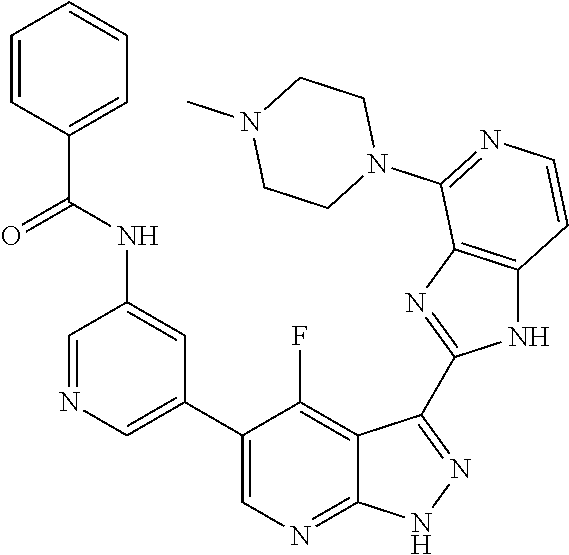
C1=NC=C(C2=CN=C3C(=C2F)C(C2=NC4=C(N2)C=CN=C4N2CCN(C)CC2)=N[N H]3)C=C1NC(C1=CC=CC=C1)=O
